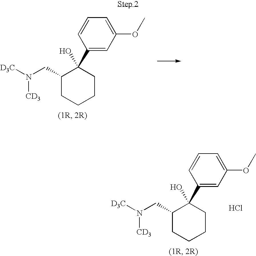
C1(CN([D3C])[CD3])CCCCC1(O)C1=CC(OC)=CC=C1.C1(CN([D3C])[CD3])CCCCC1(O)C1=CC(OC)=CC=C1.Cl
